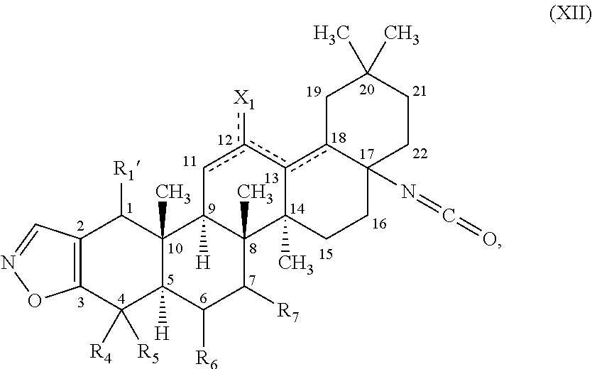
C12=C(C([R5])([R4])C3([H])C(C)(C1[R1])C1([H])C(C)(C([R7])C3[R6])C3(C)c(c([X1])c1)c1C(N=C=O)(CC3)CCC(C)(C)C1)ON=C2
